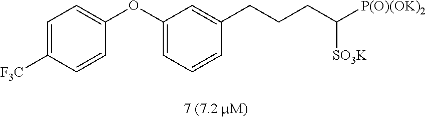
C1(OC2=CC=C([F3C])C=C2)=CC=CC(CCCC([P(O)(OK)2])[SO3K])=C1
